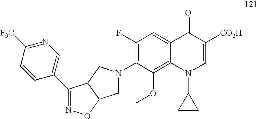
N1=C(C2=CN=C([F3C])C=C2)C2C(O1)CN(C1=C(F)C=C3C(=C1OC)N(C1CC1)C=C([CO2H])C3=O)C2
